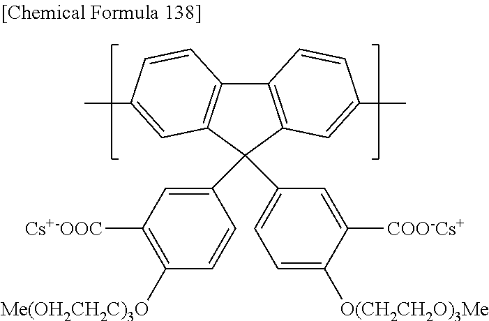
C12=C(C(C3=CC([Cs+-OOC])=C([Me(OH2CH2C)3O])C=C3)(C3=CC=C([O(CH2CH2O)3Me])C([COO-Cs+])=C3)C3=C1C=CC(C)=C3)C=C(C)C=C2
